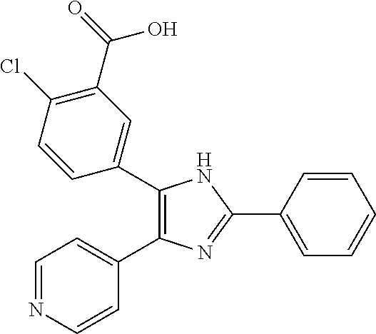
C1(C2=CC(C(=O)O)=C(Cl)C=C2)=C(C2=CC=NC=C2)N=C(C2=CC=CC=C2)N1
